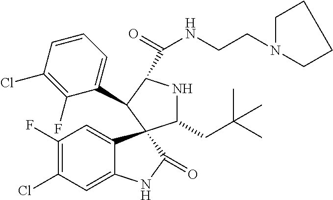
C1(F)=C(Cl)C=C2C(=C1)C1(C(=O)N2)C(CC(C)(C)C)NC(C(=O)NCCN2CCCC2)C1C1=CC=CC(Cl)=C1F
